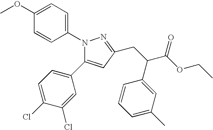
N1(C2=CC=C(OC)C=C2)N=C(CC(C2=CC(C)=CC=C2)C(OCC)=O)C=C1C1=CC=C(Cl)C(Cl)=C1
